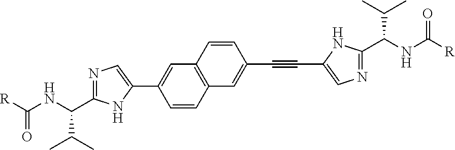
N1=C(C(NC([R])=O)C(C)C)NC(C2=CC3=C(C=C2)C=C(C#CC2=CN=C(C(NC([R])=O)C(C)C)N2)C=C3)=C1
